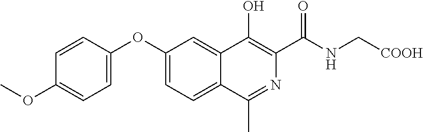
C1=C(OC2=CC=C3C(=C2)C(O)=C(C(NC[COOH])=O)N=C3C)C=CC(OC)=C1
